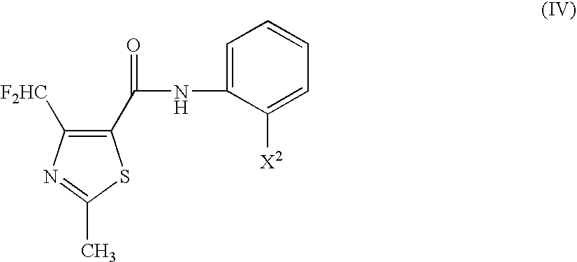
C1(C(NC2=CC=CC=C2[X2])=O)=C([F2HC])N=C(C)S1
